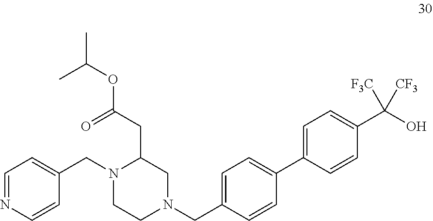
C1=NC=CC(CN2CCN(CC3=CC=C(C4=CC=C(C(O)([CF3])[F3C])C=C4)C=C3)CC2CC(OC(C)C)=O)=C1
